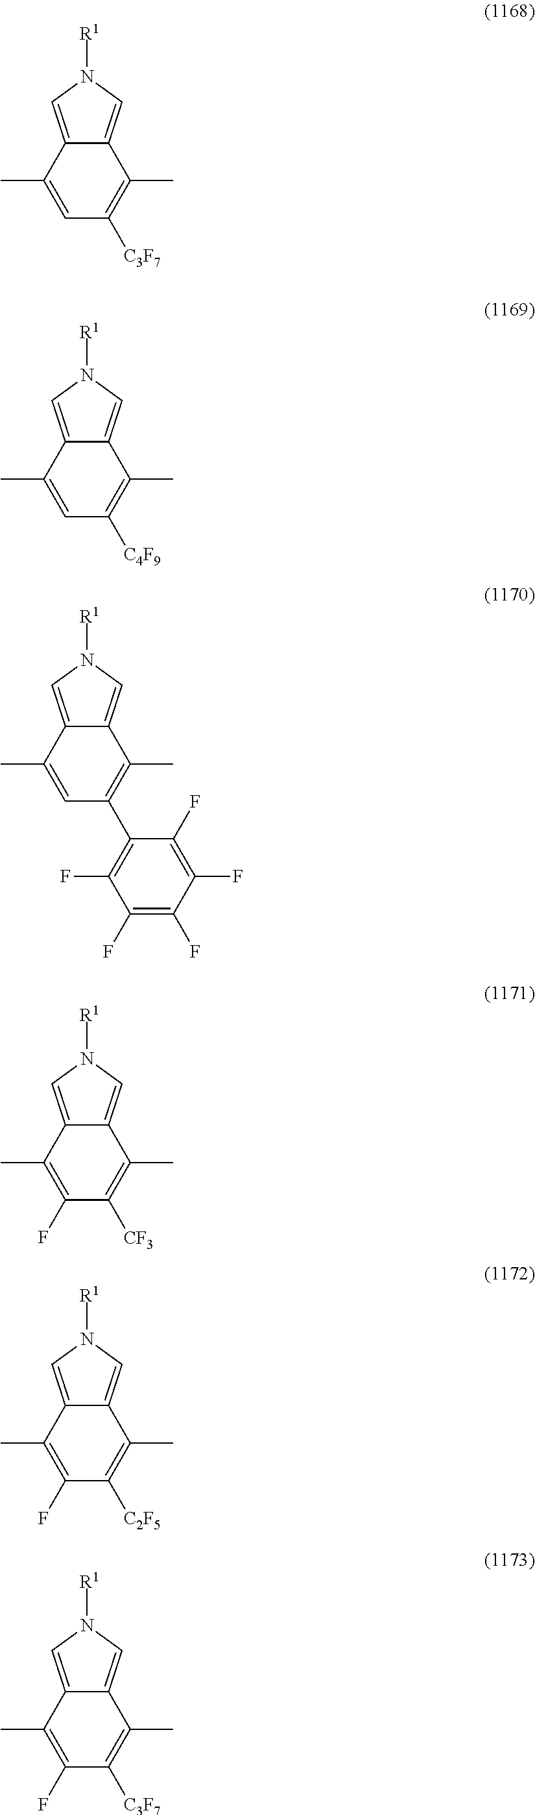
C12=CN([R1])C=C1C(C)=C([C4F9])C=C2C.C12=CN([R1])C=C1C(C)=C(C1=C(F)C(F)=C(F)C(F)=C1F)C=C2C.C12=CN([R1])C=C1C(C)=C([CF3])C(F)=C2C.C12=CN([R1])C=C1C(C)=C([C2F5])C(F)=C2C.C12=CN([R1])C=C1C(C)=C([C3F7])C(F)=C2C.C12=CN([R1])C=C1C(C)=C([C3F7])C=C2C
